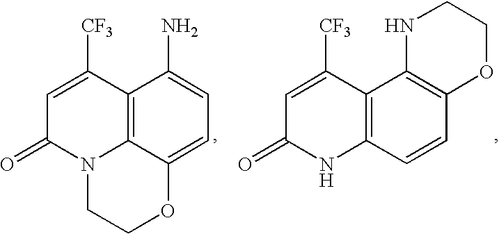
C12=C3C(=CC=C1N)OCCN3C(=O)C=C2[CF3].C12=C(C=CC3=C1NCCO3)NC(=O)C=C2[CF3]
